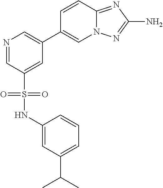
N1=CC(S(NC2=CC(C(C)C)=CC=C2)(=O)=O)=CC(C2=CN3C(=NC(N)=N3)C=C2)=C1
